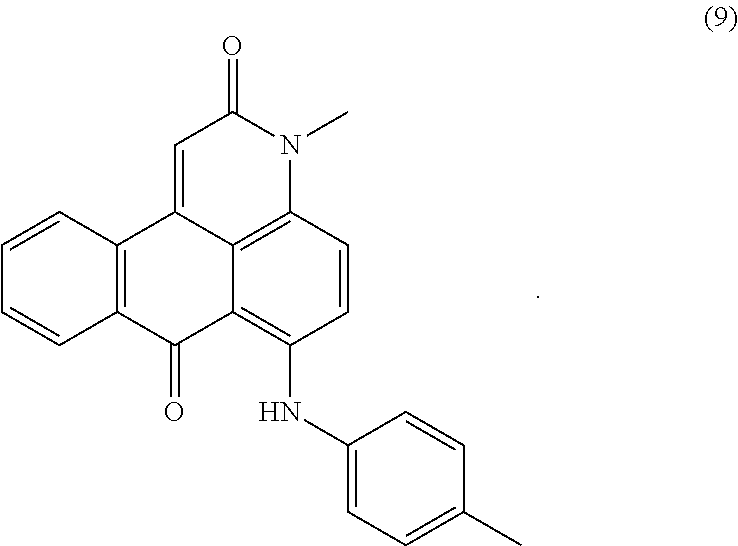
C12=C(NC3=CC=C(C)C=C3)C=CC3=C1C(=CC(=O)N3C)C1=C(C2=O)C=CC=C1
